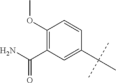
CC(C)(C)C1=CC(C(N)=O)=C(OC)C=C1
